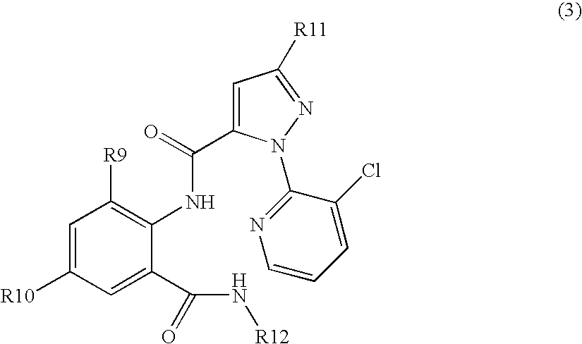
C1=C([R10])C=C(C(N[R12])=O)C(NC(C2=CC([R11])=NN2C2=NC=CC=C2Cl)=O)=C1[R9]
